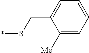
C1([Me])=CC=CC=C1CS*
